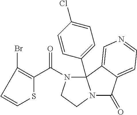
C1=CC(Br)=C(C(N2CCN3C(=O)C4=CC=NC=C4C23C2=CC=C(Cl)C=C2)=O)S1
